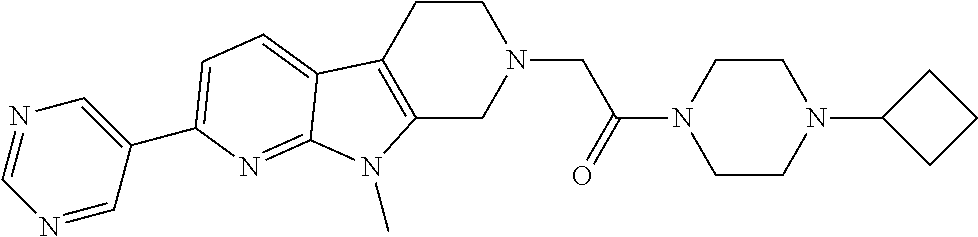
C1CC2=C(CN1CC(N1CCN(C3CCC3)CC1)=O)N(C)C1=NC(C3=CN=CN=C3)=CC=C21
